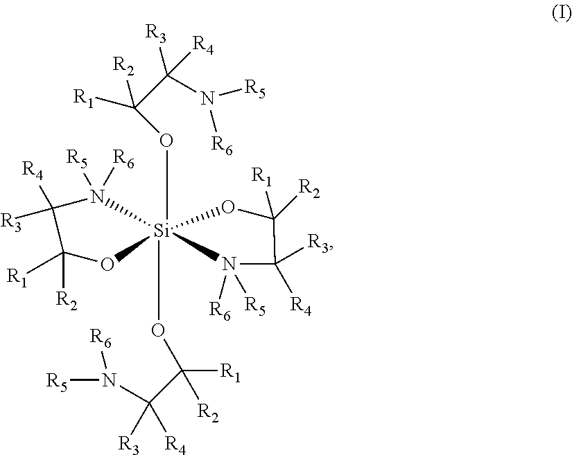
[Si]12(OC([R1])(C(N([R5])[R6])([R3])[R4])[R2])(OC([R1])([R2])C([R3])([R4])N([R5])[R6])(N([R5])([R6])C([R4])([R3])C([R2])([R1])O1)OC([R1])([R2])C([R3])([R4])N2([R6])[R5]
